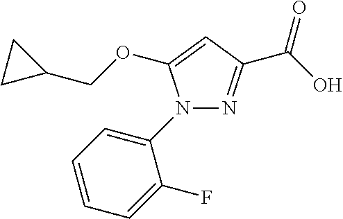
N1=C(C(O)=O)C=C(OCC2CC2)N1C1=CC=CC=C1F
